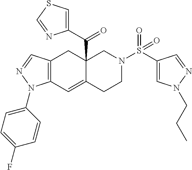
C12=C(C=C3C(C(=O)C4=CSC=N4)(C1)CN(S(=O)(C1=CN(CCC)N=C1)=O)CC3)N(C1=CC=C(F)C=C1)N=C2
